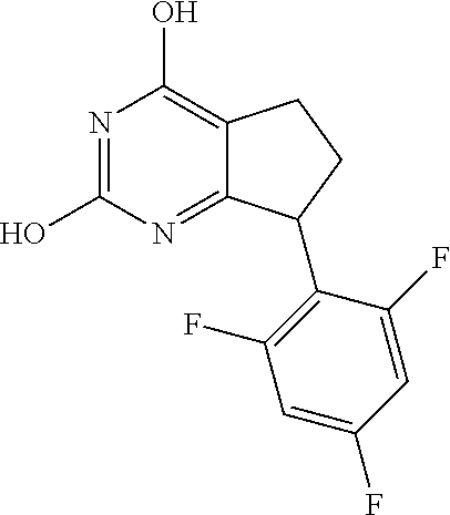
C12=NC(O)=NC(O)=C1CCC2C1=C(F)C=C(F)C=C1F
